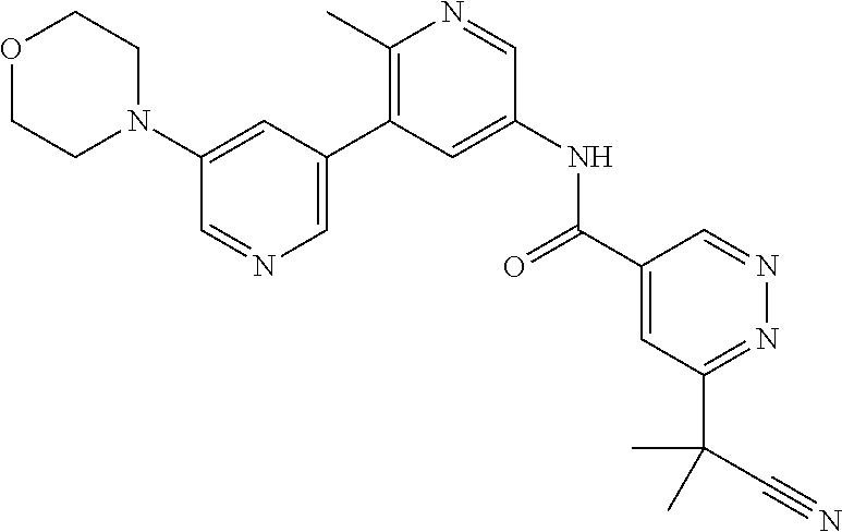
O1CCN(C2=CC(C3=C(C)N=CC(NC(C4=CC(C(C)(C#N)C)=NN=C4)=O)=C3)=CN=C2)CC1
